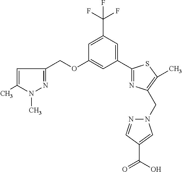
C1=C(C)N(C)N=C1COC1=CC(C2=NC(CN3N=CC(C(O)=O)=C3)=C(C)S2)=CC(C(F)(F)F)=C1
